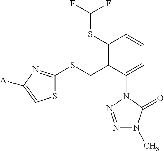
C1(SC(F)F)=C(CSC2=NC([A])=CS2)C(N2N=NN(C)C2=O)=CC=C1
